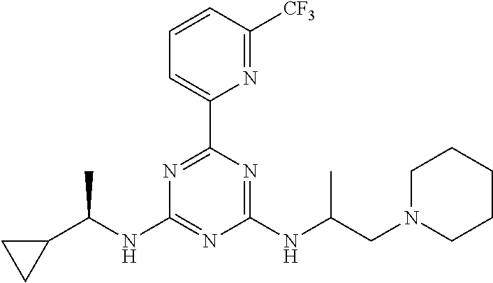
N1=C(C2=CC=CC([CF3])=N2)N=C(NC(CN2CCCCC2)C)N=C1NC(C1CC1)C
